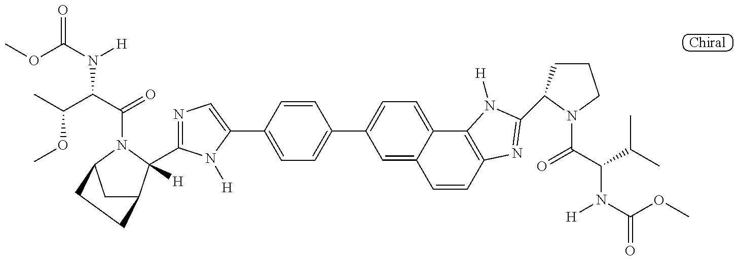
N1=C(C2([H])C3CC(N2C(=O)C(N(C(OC)=O)[H])C(OC)C)CC3)N([H])C(C2=CC=C(C3=CC=C4C(=C3)C=CC3=C4N([H])C(C4CCCN4C(=O)C(N([H])C(=O)OC)C(C)C)=N3)C=C2)=C1
